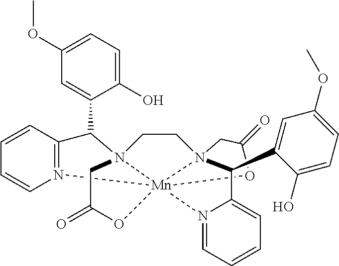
C1CN23CC(=O)O[Mn]245(N1(C(C1=CC(OC)=CC=C1O)C1=N4C=CC=C1)CC(=O)O5)N1=CC=CC=C1C3C1=CC(OC)=CC=C1O
